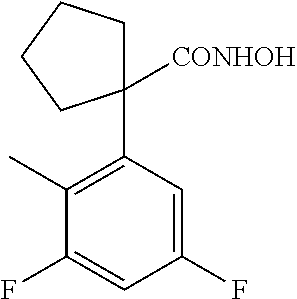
C1C(C2=C(C)C(F)=CC(F)=C2)([CONHOH])CCC1
